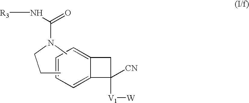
C1=CC=C2C(=C1)CC2([V1][W])[CN].C(CC)N(C)C(=O)N[R3]
